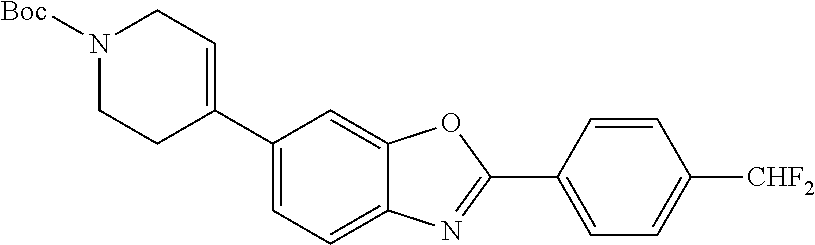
C1=C(C2=CCN([Boc])CC2)C=C2C(=C1)N=C(C1=CC=C([CHF2])C=C1)O2
